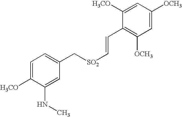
C1=C([H3CO])C(NC)=CC(C[SO2]C=CC2=C([OCH3])C=C([OCH3])C=C2[H3CO])=C1
